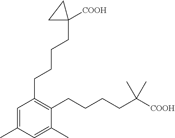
C1(C)=CC(CCCCC2([COOH])CC2)=C(CCCCC(C)(C)[COOH])C(C)=C1
